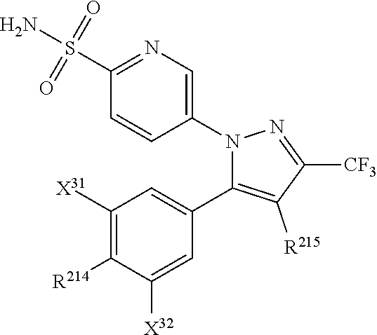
N1(C2=CN=C(S(N)(=O)=O)C=C2)C(C2=CC([X31])=C([R214])C([X32])=C2)=C([R215])C([CF3])=N1
